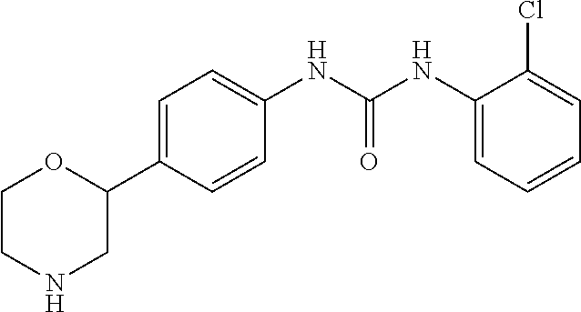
C1CNCC(C2=CC=C(NC(NC3=CC=CC=C3Cl)=O)C=C2)O1
